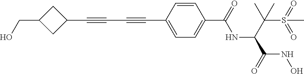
C1(C#CC#CC2=CC=C(C(=O)NC(C(S(=O)(=O)C)(C)C)C(=O)NO)C=C2)CC(CO)C1
